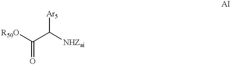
[R50O]C(C([NHZai])[Ar5])=O
